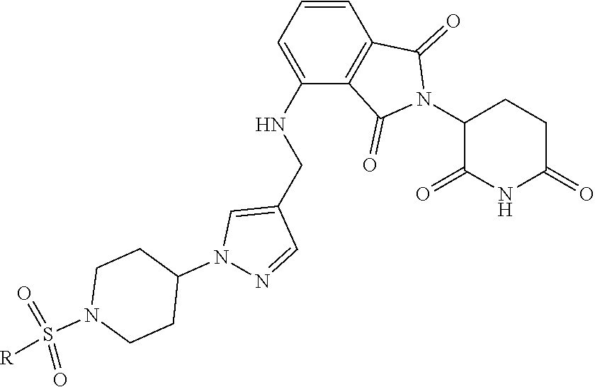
C1=CC=C(NCC2=CN(C3CCN(S([R])(=O)=O)CC3)N=C2)C2=C1C(=O)N(C1C(=O)NC(=O)CC1)C2=O
